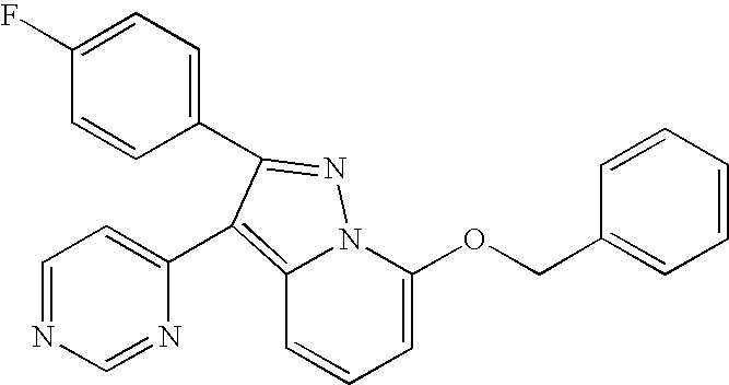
C12=C(C3=CC=NC=N3)C(C3=CC=C(F)C=C3)=NN1C(OCC1=CC=CC=C1)=CC=C2
